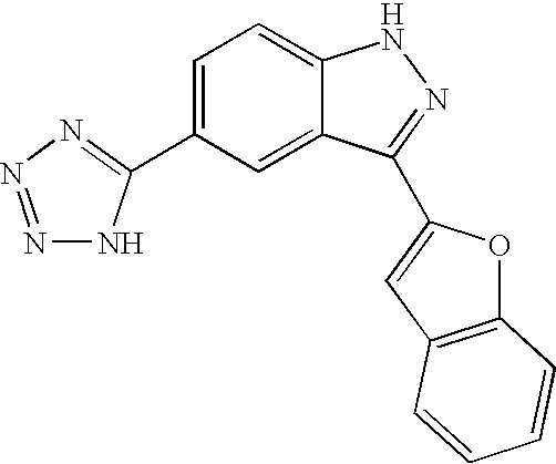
C1(C2=NN=NN2)=CC=C2C(=C1)C(C1=CC3=C(O1)C=CC=C3)=NN2
